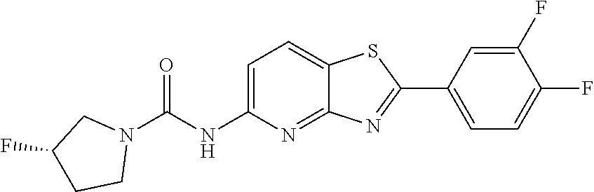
C1=C(NC(N2CC(F)CC2)=O)N=C2C(=C1)SC(C1=CC=C(F)C(F)=C1)=N2
